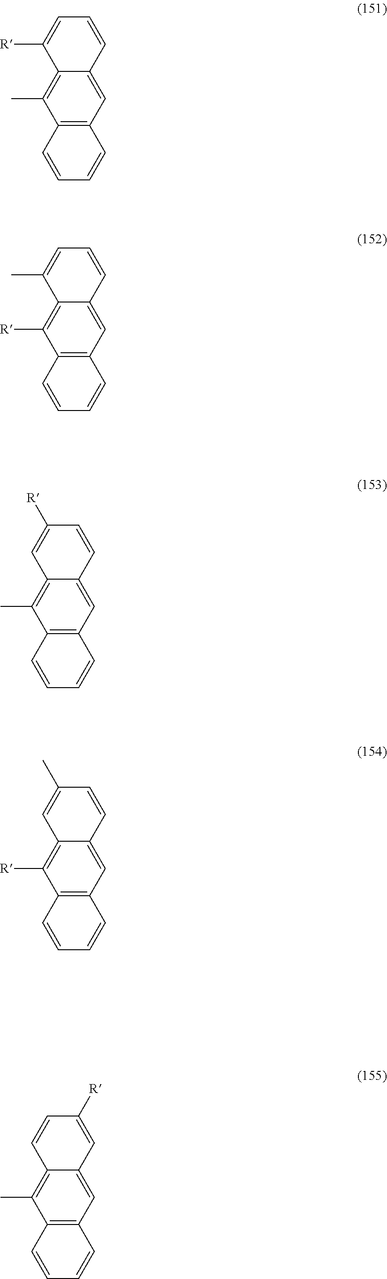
C12=C(C=C3C(=C1C)C([R])=CC=C3)C=CC=C2.C12=C(C=C3C(=C1[R])C(C)=CC=C3)C=CC=C2.C12=C(C=C3C(=C1C)C=C([R])C=C3)C=CC=C2.C12=C(C=C3C(=C1[R])C=C(C)C=C3)C=CC=C2.C12=C(C=C3C(=C1C)C=CC([R])=C3)C=CC=C2
